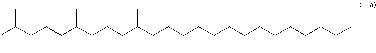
CC(CCCC(CCCC(CCCCC(CCCC(CCCC(C)C)C)C)C)C)C
